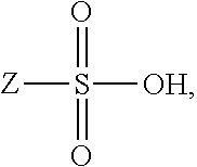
[Z]S(=O)(=O)[OH]
